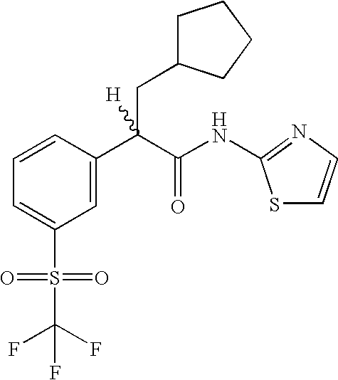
C1=C(C(C(NC2=NC=CS2)=O)(CC2CCCC2)[H])C=CC=C1S(C(F)(F)F)(=O)=O
